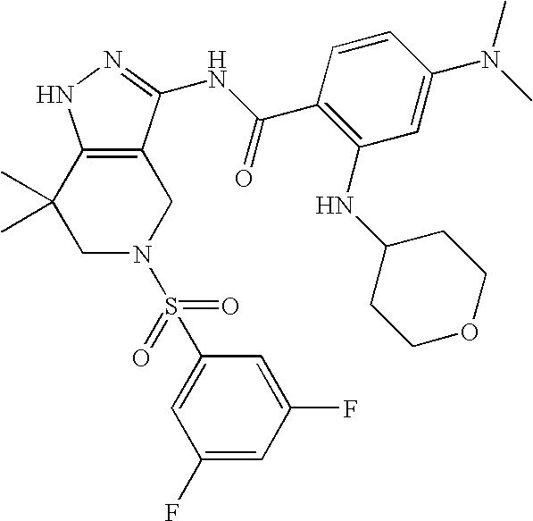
C1C2=C(C(C)(C)CN1S(C1=CC(F)=CC(F)=C1)(=O)=O)NN=C2NC(C1=C(NC2CCOCC2)C=C(N(C)C)C=C1)=O
